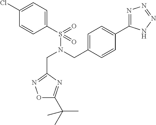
C(N(CC1=CC=C(C2=NN=NN2)C=C1)S(C1=CC=C(Cl)C=C1)(=O)=O)C1=NOC(C(C)(C)C)=N1
